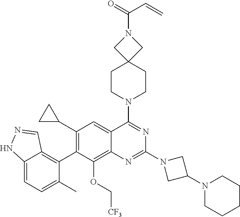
C12=CC=C(C)C(C3=C(C4CC4)C=C4C(=C3OC[CF3])N=C(N3CC(N5CCCCC5)C3)N=C4N3CCC4(CC3)CN(C(=O)C=C)C4)=C1C=NN2
